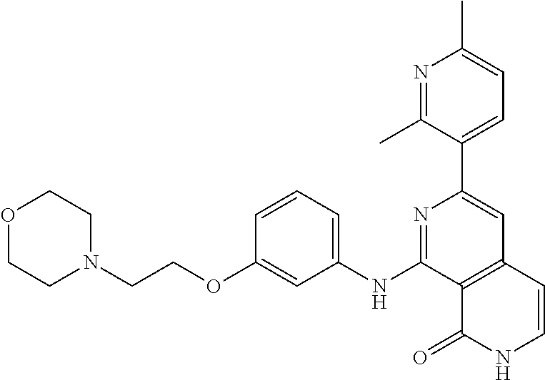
N1=C(NC2=CC=CC(OCCN3CCOCC3)=C2)C2=C(C=C1C1=CC=C(C)N=C1C)C=CNC2=O
